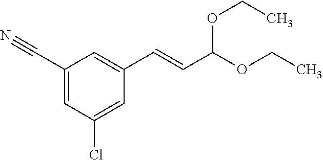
C1(C#N)=CC(Cl)=CC(C=CC(OCC)OCC)=C1
